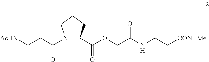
N1(C(CC[AcHN])=O)C(C(OCC(=O)NCC[CONHMe])=O)CCC1
